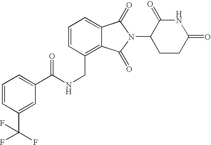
C1=CC(CNC(=O)C2=CC=CC(C(F)(F)F)=C2)=C2C(=C1)C(=O)N(C1CCC(=O)NC1=O)C2=O
